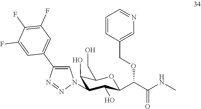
C1(O)C(CO)OC(C(C(NC)=O)OCC2=CN=CC=C2)C(O)C1N1C=C(C2=CC(F)=C(F)C(F)=C2)N=N1
